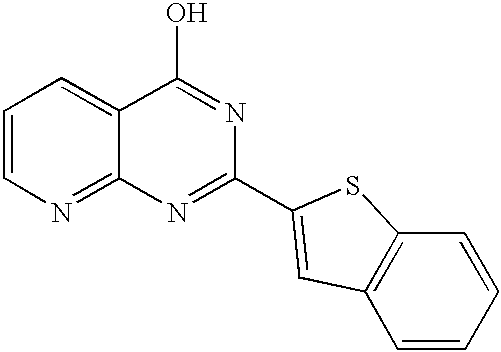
C1=CN=C2C(=C1)C(O)=NC(C1=CC3=C(C=CC=C3)S1)=N2
